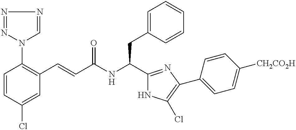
C1=CC(Cl)=CC(C=CC(NC(C2=NC(C3=CC=C([CH2CO2H])C=C3)=C(Cl)N2)CC2=CC=CC=C2)=O)=C1N1N=NN=C1
